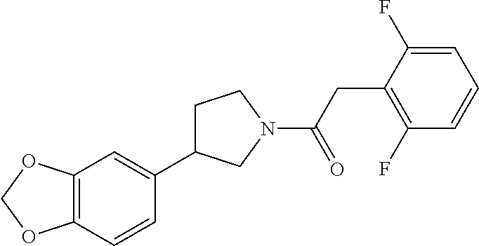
C12=C(C=CC(C3CCN(C(CC4=C(F)C=CC=C4F)=O)C3)=C1)OCO2
